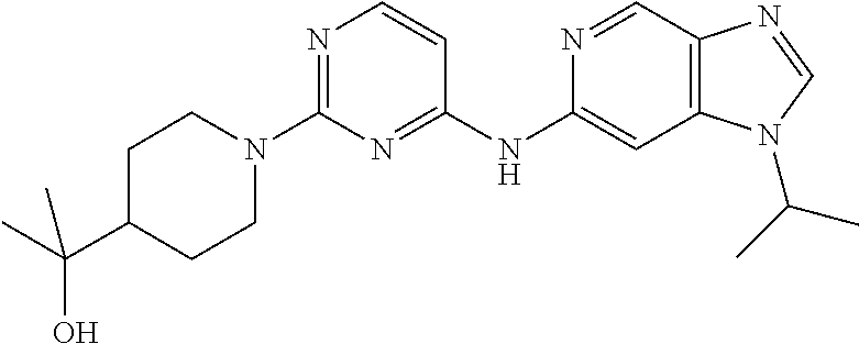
N1=C(N2CCC(C(O)(C)C)CC2)N=C(NC2=CC3=C(C=N2)N=CN3C(C)C)C=C1
